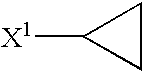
[X1]C1CC1
